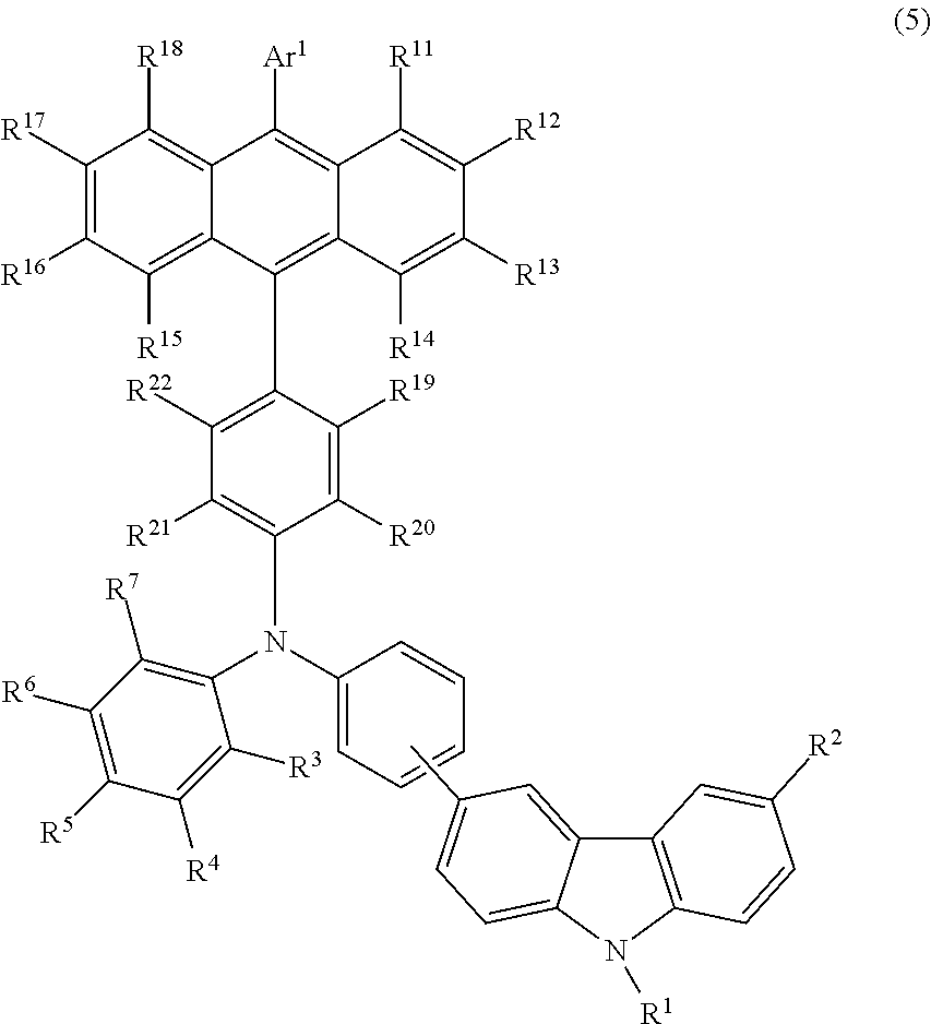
C12=C(N([R1])C3=CC=C(C)C=C13)C=CC([R2])=C2.C1([R17])=C([R16])C([R15])=C2C(=C1[R18])C([Ar1])=C1C(=C2C2=C([R22])C([R21])=C(N(C3=CC=CC=C3)C3=C([R7])C([R6])=C([R5])C([R4])=C3[R3])C([R20])=C2[R19])C([R14])=C([R13])C([R12])=C1[R11]
